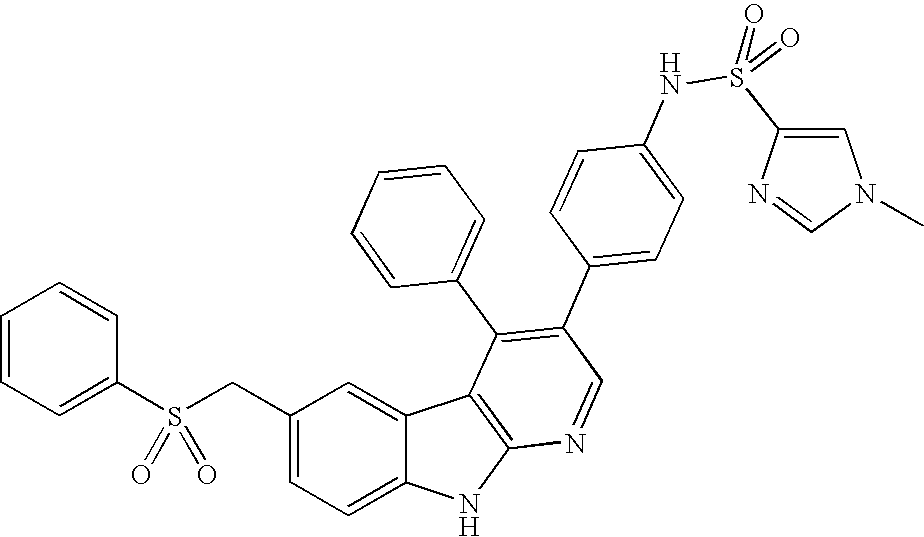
C(C1=CC=C2C(=C1)C1=C(N2)N=CC(C2=CC=C(NS(C3=CN(C)C=N3)(=O)=O)C=C2)=C1C1=CC=CC=C1)S(C1=CC=CC=C1)(=O)=O
